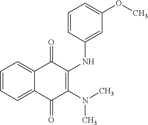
C1=CC=C2C(=C1)C(=O)C(NC1=CC(OC)=CC=C1)=C(N(C)C)C2=O
